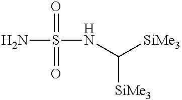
NS(=O)(=O)NC([SiMe3])[SiMe3]
